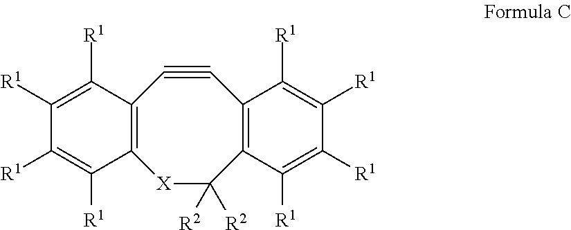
C12=C([X]C([R2])([R2])C3=C(C#C1)C([R1])=C([R1])C([R1])=C3[R1])C([R1])=C([R1])C([R1])=C2[R1]
